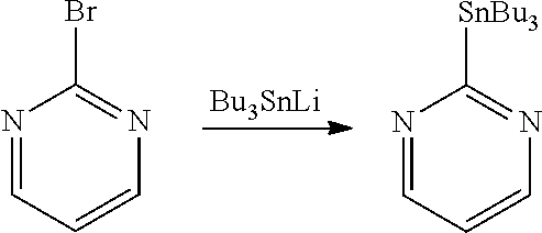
N1=CC=CN=C1Br.[Bu3SnLi].N1=CC=CN=C1[SnBu3]
